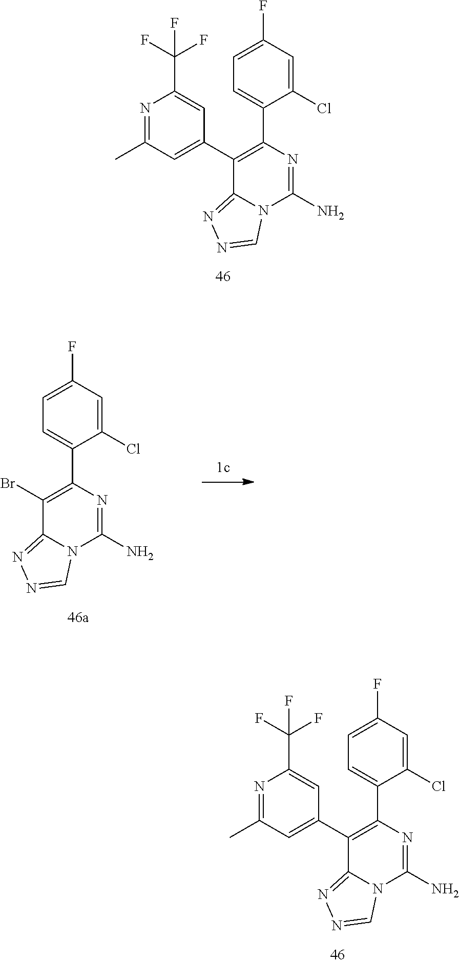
C1=C(C2=C(C3=CC(C)=NC(C(F)(F)F)=C3)C3=NN=CN3C(N)=N2)C(Cl)=CC(F)=C1.C1=C(C2=C(C3=CC(C)=NC(C(F)(F)F)=C3)C3=NN=CN3C(N)=N2)C(Cl)=CC(F)=C1.C1=C(C2=C(Br)C3=NN=CN3C(N)=N2)C(Cl)=CC(F)=C1
